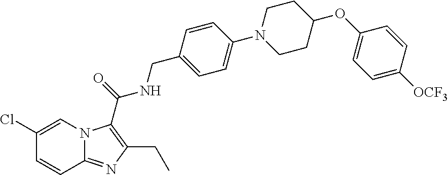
C1=CC2=NC(CC)=C(C(NCC3=CC=C(N4CCC(OC5=CC=C([OCF3])C=C5)CC4)C=C3)=O)N2C=C1Cl
